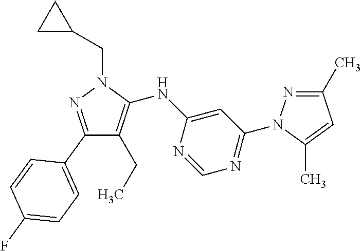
C1(C)=NN(C2=NC=NC(NC3=C(CC)C(C4=CC=C(F)C=C4)=NN3CC3CC3)=C2)C(C)=C1
